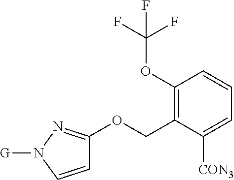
C1(OC(F)(F)F)=C(COC2=NN([G])C=C2)C([CON3])=CC=C1
